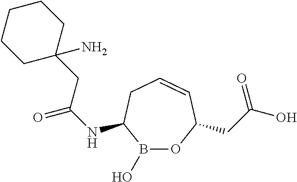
N(C1B(O)OC(CC(O)=O)C=CC1)C(=O)CC1(N)CCCCC1
